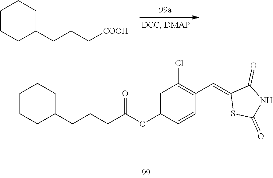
[COOH]CCCC1CCCCC1.C(C(OC1=CC(Cl)=C(C=C2SC(=O)NC2=O)C=C1)=O)CCC1CCCCC1
